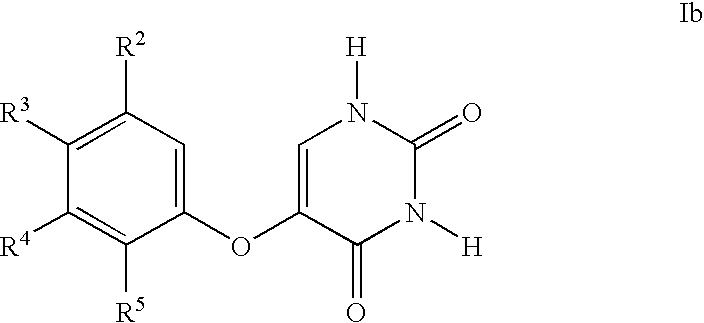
C1(OC2=CN([H])C(=O)N([H])C2=O)=CC([R2])=C([R3])C([R4])=C1[R5]
